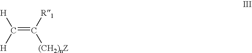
C(=C([R1])[(CH2)nZ])([H])[H]
